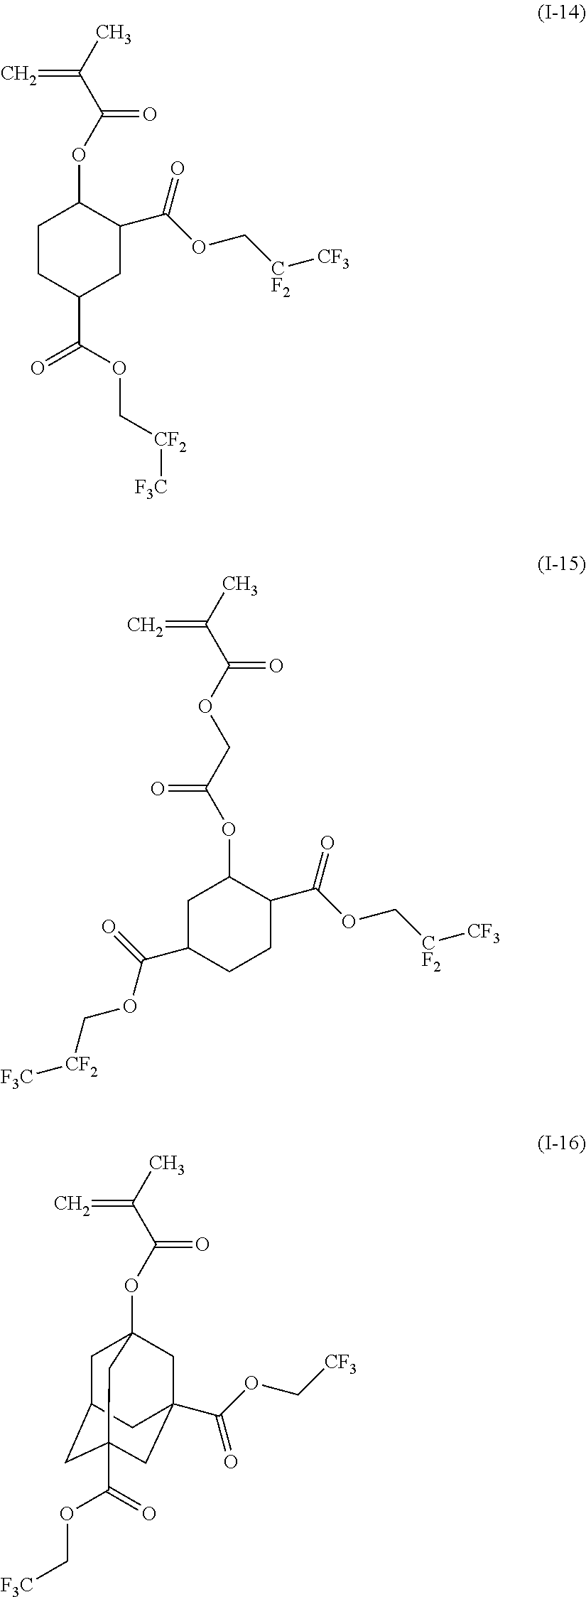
C1C(OC(=O)C(C)=C)C(C(OC[CF2][CF3])=O)CC(C(OC[CF2][F3C])=O)C1.C1C(OC(COC(C(C)=C)=O)=O)C(C(OC[CF2][CF3])=O)CCC1C(=O)OC[CF2][F3C].O(C(=O)C(C)=C)C12CC3CC(C(=O)OC[F3C])(CC(C(OC[CF3])=O)(C1)C3)C2
